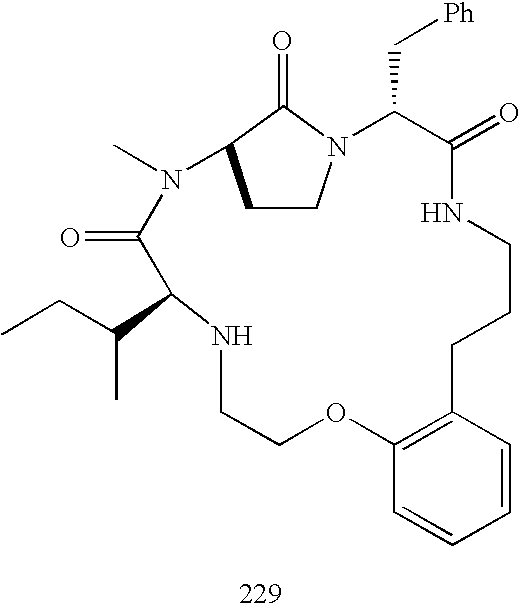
N1CCOC2=C(C=CC=C2)CCCNC(=O)C(C[Ph])N2CCC(C2=O)N(C)C(=O)C1C(CC)C
